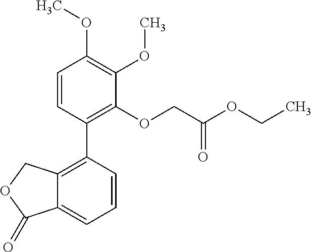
C12=C(C3=C(OCC(OCC)=O)C(OC)=C(OC)C=C3)C=CC=C1C(=O)OC2
